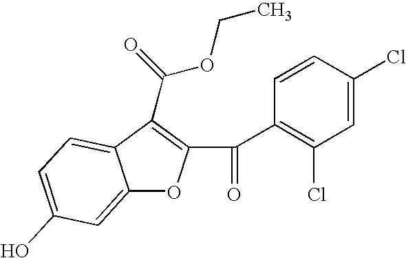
C1=CC(C(C2=C(C(OCC)=O)C3=CC=C(O)C=C3O2)=O)=C(Cl)C=C1Cl
